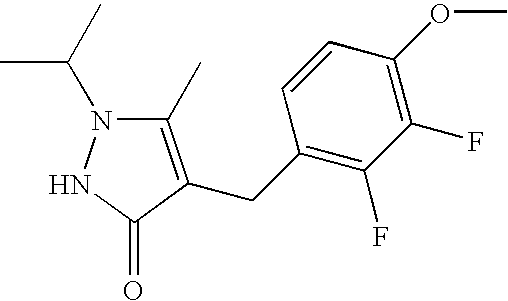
C1(C)=C(CC2=C(F)C(F)=C(OC)C=C2)C(=O)NN1C(C)C
